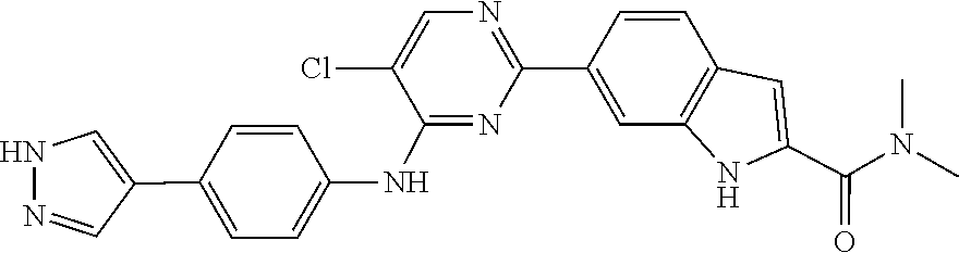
C1(Cl)=CN=C(C2=CC3=C(C=C2)C=C(C(N(C)C)=O)N3)N=C1NC1=CC=C(C2=CNN=C2)C=C1
